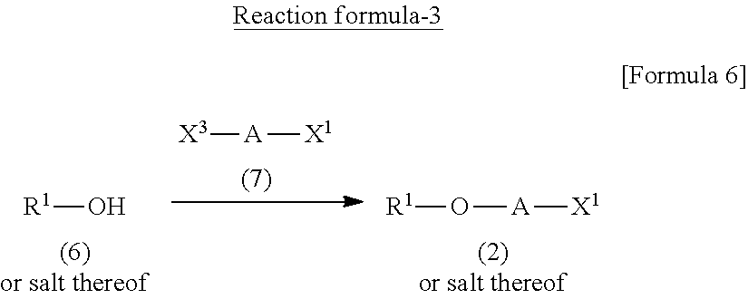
[R1]O.[X3][A][X1].[R1]O[A][X1]
